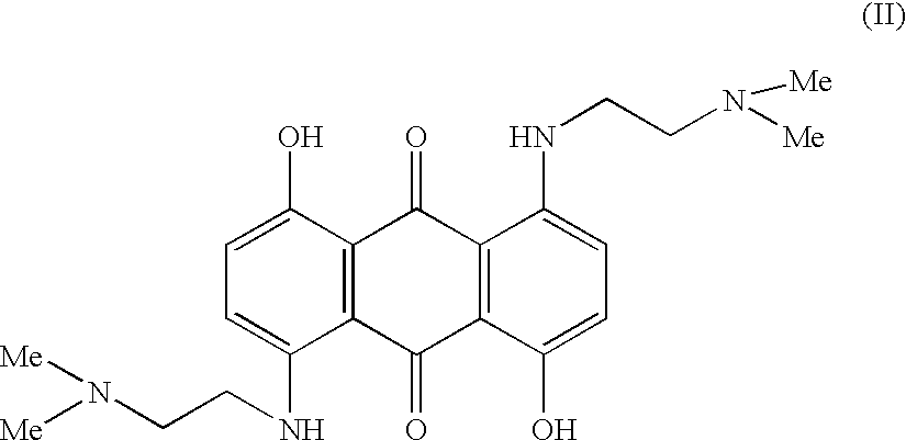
C12=C(C(O)=CC=C1NCCN([Me])[Me])C(=O)C1=C(C2=O)C(O)=CC=C1NCCN([Me])[Me]
